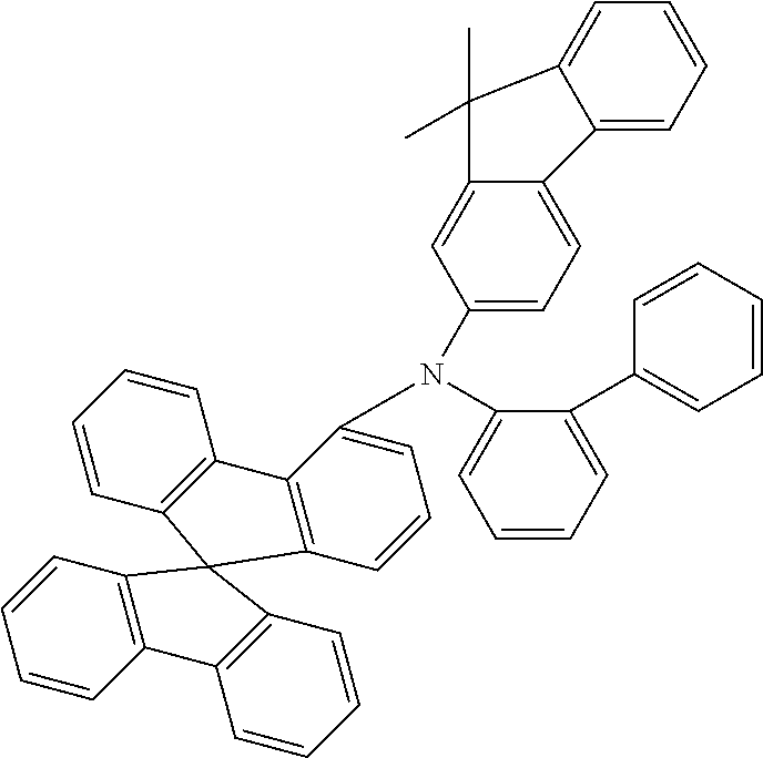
C1=CC=C(C2=CC=CC=C2)C(N(C2=CC=C3C(=C2)C(C)(C)C2=CC=CC=C32)C2=CC=CC3=C2C2=C(C=CC=C2)C32C3=C(C=CC=C3)C3=C2C=CC=C3)=C1
